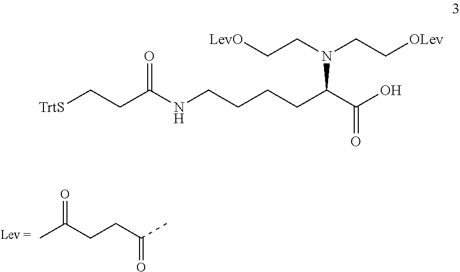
CC(CCC(C)=O)=O.N(CCCCC(C(O)=O)N(CC[LevO])CC[OLev])C(CC[TrtS])=O
